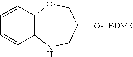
C1=CC2=C(C=C1)NCC([O-TBDMS])CO2
